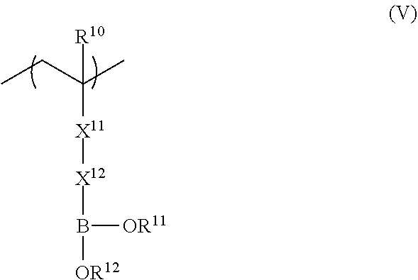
CCC(C)([R10])[X11][X12]B([OR11])[OR12]
